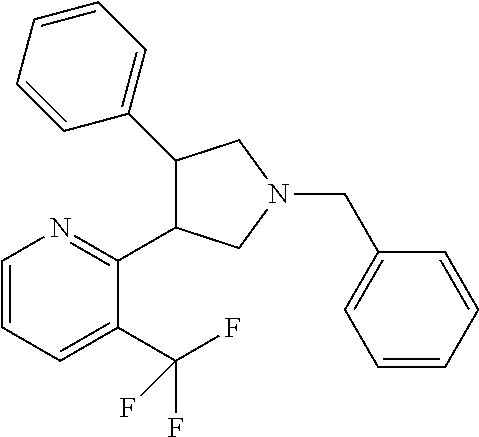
C1(C2=CC=CC=C2)C(C2=NC=CC=C2C(F)(F)F)CN(CC2=CC=CC=C2)C1
